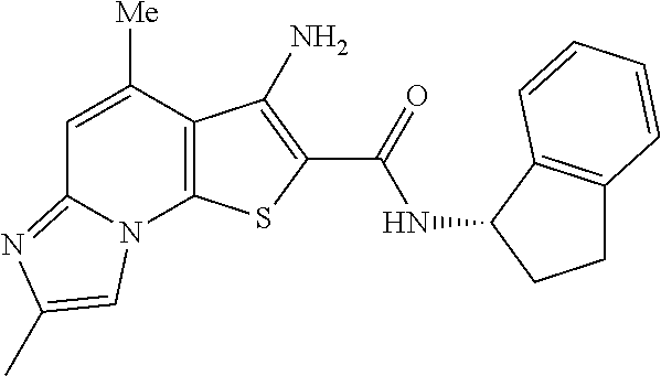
N(C(=O)C1=C(N)C2=C(N3C(=NC(C)=C3)C=C2[Me])S1)C1CCC2=C1C=CC=C2
